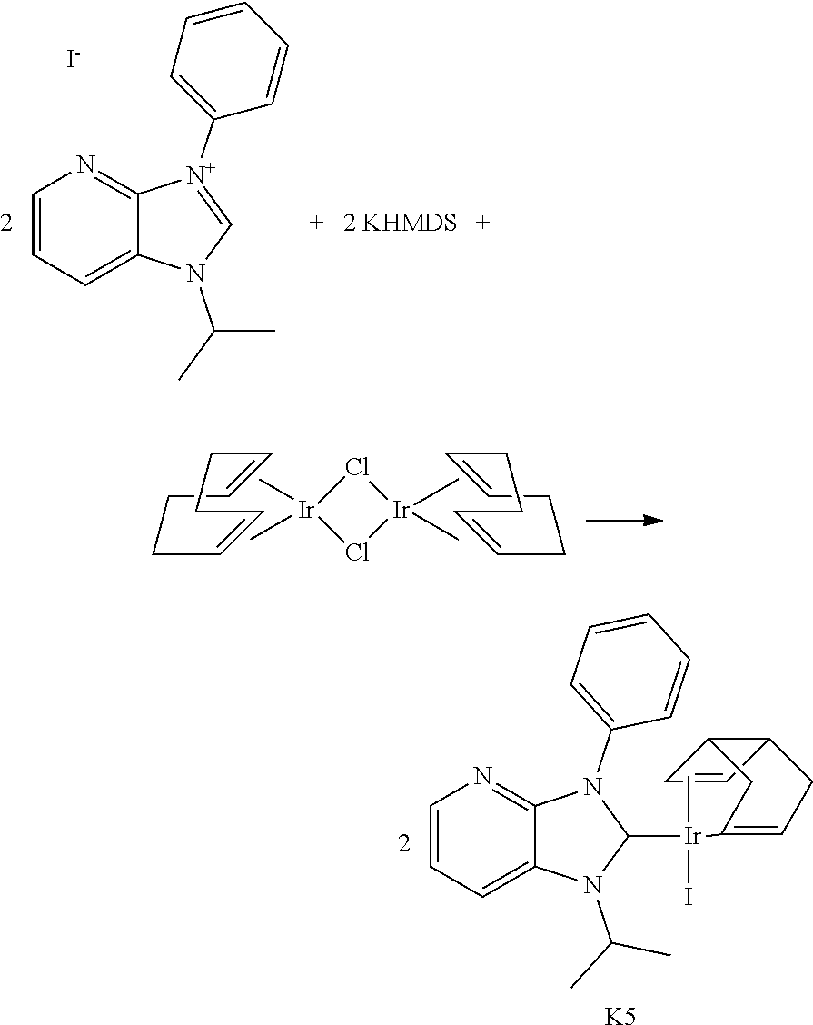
C1=CC=C2C(=N1)[N+](C1=CC=CC=C1)=CN2C(C)C.[I-].Cl1[Ir](C)(C)Cl[Ir]1(C)C.C1CC=CCCC=C1.C1CC=CCCC=C1.C1=CC=C2C(=N1)N(C1=CC=CC=C1)C([Ir](I)(C)C1=CCC3C=CC3C1)N2C(C)C.[K5]
